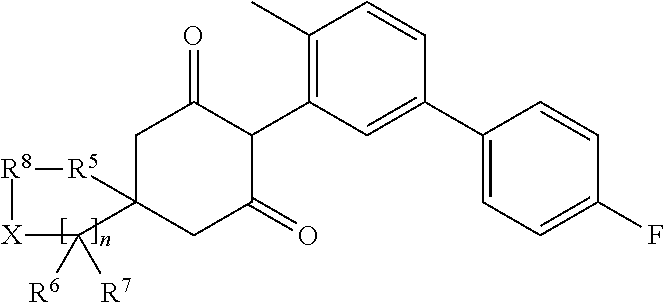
C1C2(CC(=O)C(C3=C(C)C=CC(C4=CC=C(F)C=C4)=C3)C1=O)C([R6])([R7])[X][R8][R5]2
